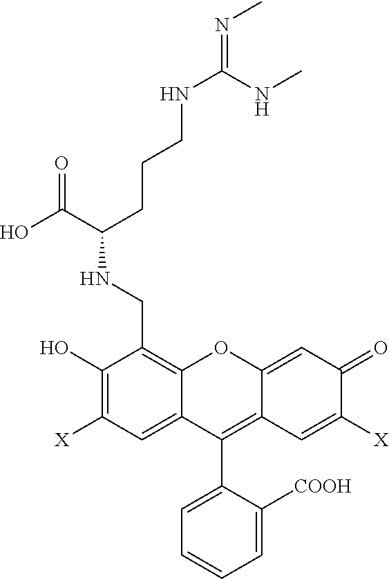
C1(O)=C([X])C=C2C(=C1CNC(C(O)=O)CCCNC(=NC)NC)OC1=CC(=O)C([X])=CC1=C2C1=CC=CC=C1[COOH]
